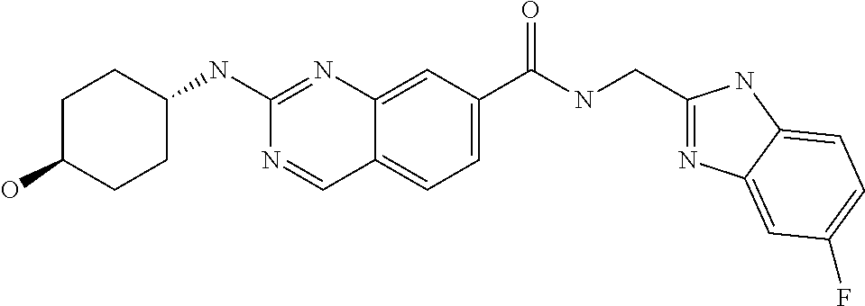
C1(O)CCC(NC2=NC3=CC(C(NCC4=NC5=CC(F)=CC=C5N4)=O)=CC=C3C=N2)CC1
